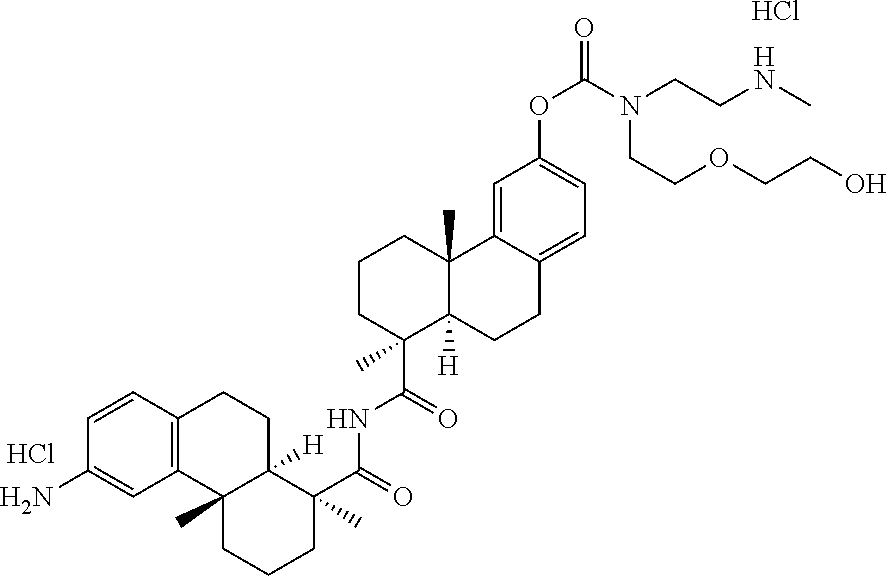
C1=CC2=C(C=C1N)C1(C)C([H])(CC2)C(C(=O)NC(C2(C)C3([H])C(C)(CCC2)C2=CC(OC(N(CCNC)CCOCCO)=O)=CC=C2CC3)=O)(C)CCC1.Cl.Cl
